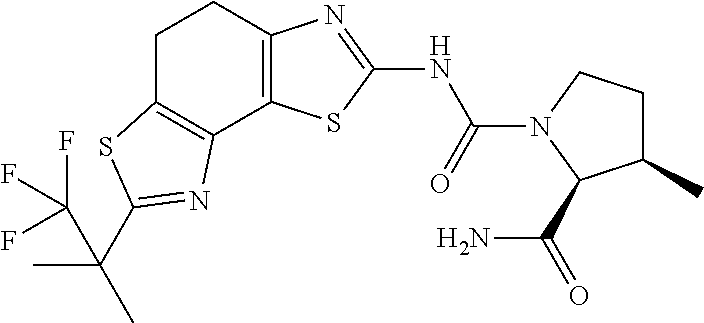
C1C2=C(C3=C(C1)N=C(NC(N1C(C(N)=O)C(C)CC1)=O)S3)N=C(C(C)(C)C(F)(F)F)S2
